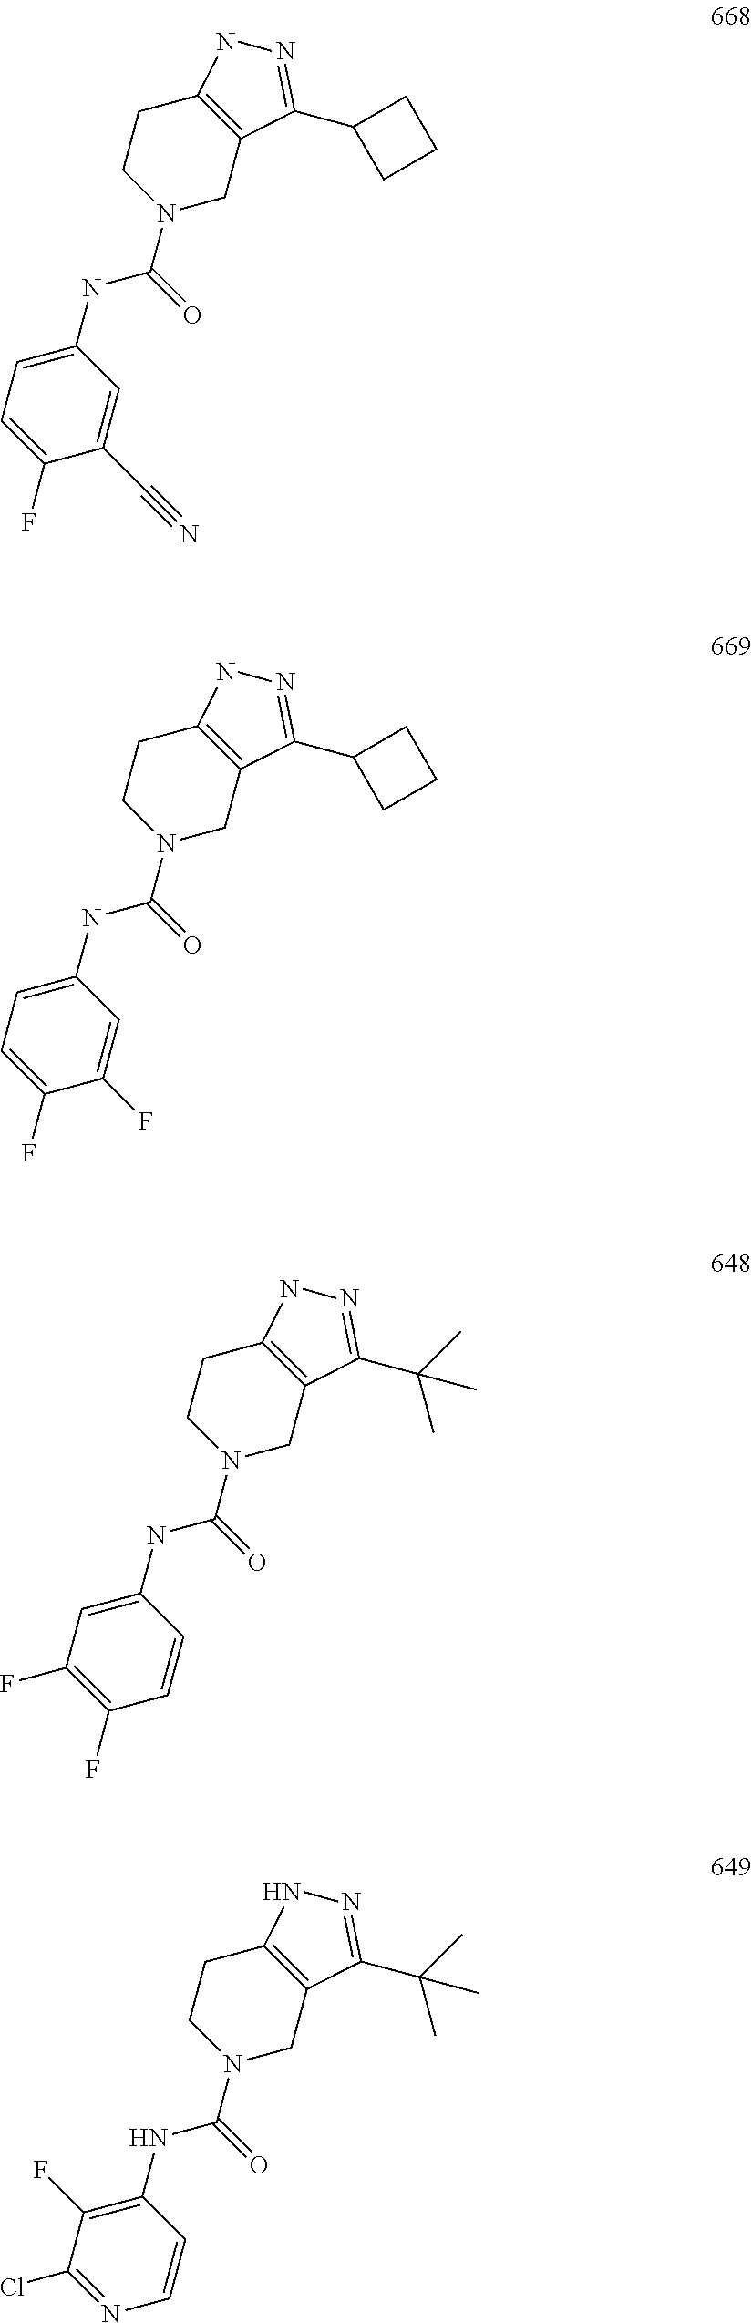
N1(C(NC2=CC=C(F)C(C#N)=C2)=O)CC2=C(CC1)NN=C2C1CCC1.N1(C(NC2=CC=C(F)C(F)=C2)=O)CC2=C(CC1)NN=C2C1CCC1.N1(C(NC2=CC(F)=C(F)C=C2)=O)CC2=C(CC1)NN=C2C(C)(C)C.N1(C(NC2=C(F)C(Cl)=NC=C2)=O)CC2=C(CC1)NN=C2C(C)(C)C
